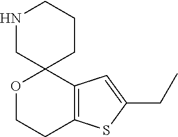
O1CCC2=C(C13CCCNC3)C=C(CC)S2
